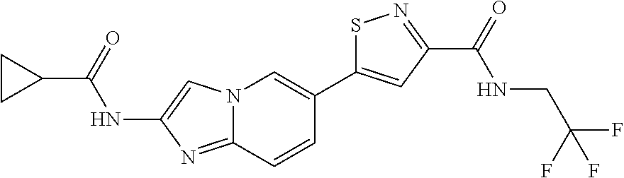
C1(C(=O)NC2=CN3C(=N2)C=CC(C2=CC(C(=O)NCC(F)(F)F)=NS2)=C3)CC1
